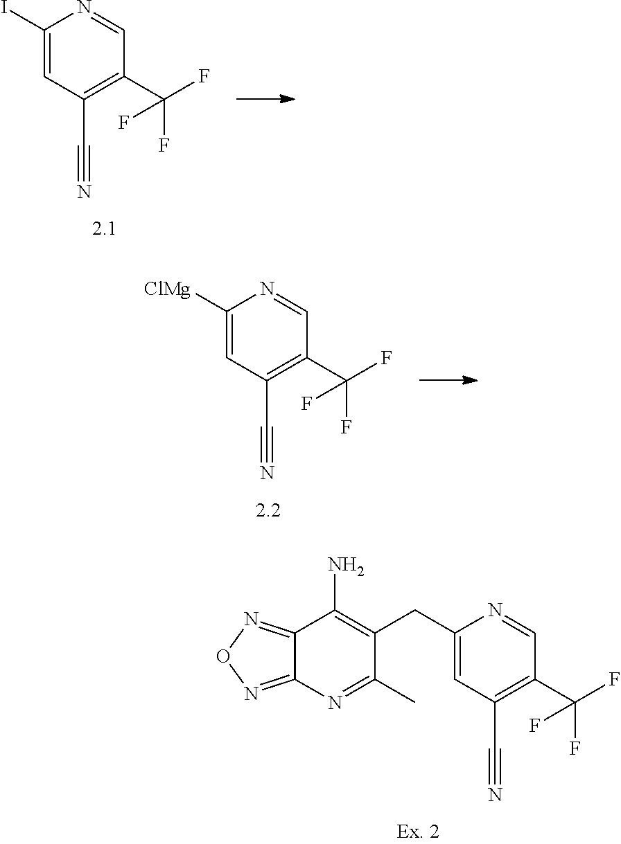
C1(CC2=C(N)C3=NON=C3N=C2C)=CC(C#N)=C(C(F)(F)F)C=N1.C1([ClMg])=CC(C#N)=C(C(F)(F)F)C=N1.C1(I)=CC(C#N)=C(C(F)(F)F)C=N1
